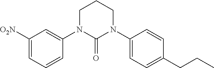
C1([O2N])=CC=CC(N2CCCN(C3=CC=C(CCC)C=C3)C2=O)=C1
